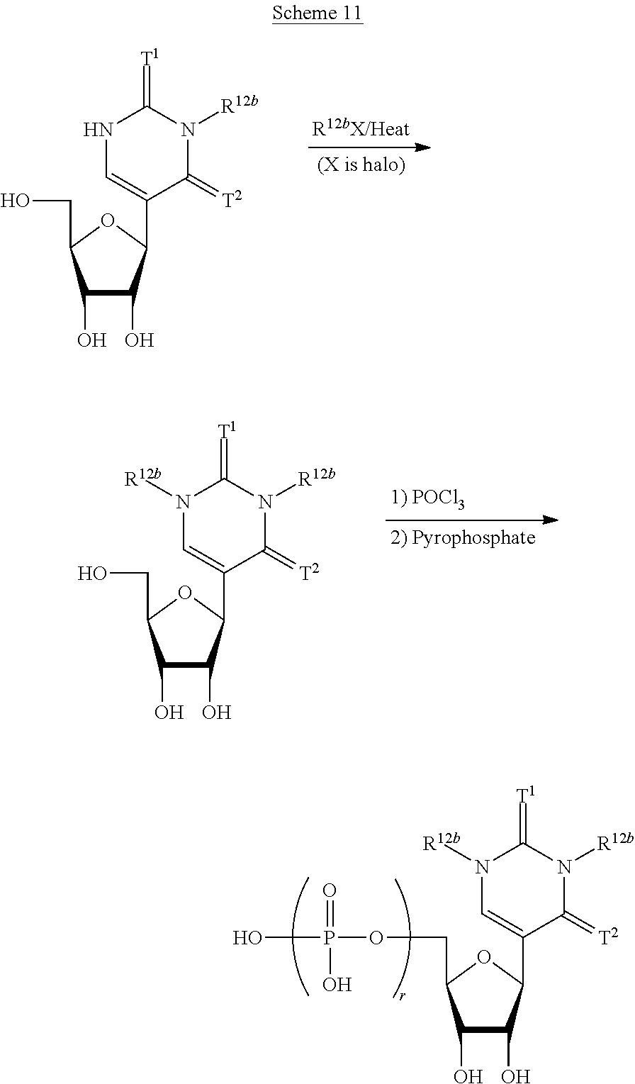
C1(O)C(O)C(C2=CN([R12b])C(=[T1])N([R12b])C2=[T2])OC1CO.C1(O)C(O)C(C2=CN([R12b])C(=[T1])N([R12b])C2=[T2])OC1COP(O)(=O)O.C1(O)C(O)C(C2=CNC(=[T1])N([R12b])C2=[T2])OC1CO
